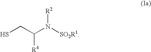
SCC(N([SO2R1])[R2])[R4]
